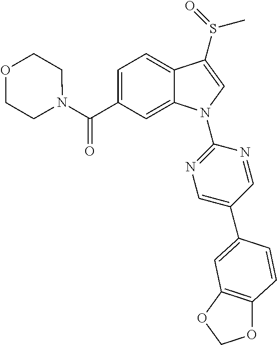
C(C1=CC=C2C(=C1)N(C1=NC=C(C3=CC4=C(OCO4)C=C3)C=N1)C=C2S(C)=O)(=O)N1CCOCC1
